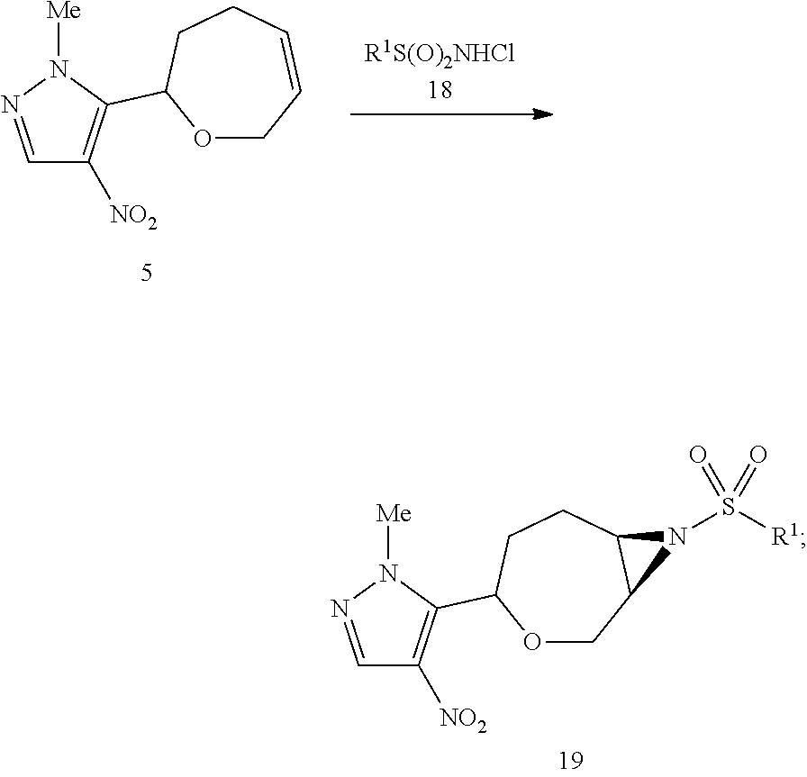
C1=NN([Me])C(C2OCC=CCC2)=C1[NO2].C1=NN([Me])C(C2OCC3C(CC2)N3S([R1])(=O)=O)=C1[NO2]
